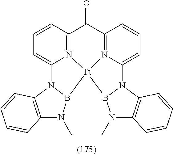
C1=CC2=N3C(=C1)N1C4=C(N(C)B1[Pt]31N3=C(C2=O)C=CC=C3N2B1N(C)C1=C2C=CC=C1)C=CC=C4
